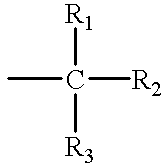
CC([R2])([R1])[R3]
